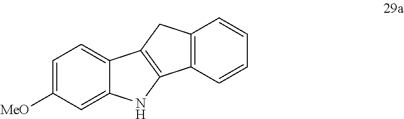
C1=C([MeO])C=C2C(=C1)C1=C(N2)C2=C(C1)C=CC=C2
